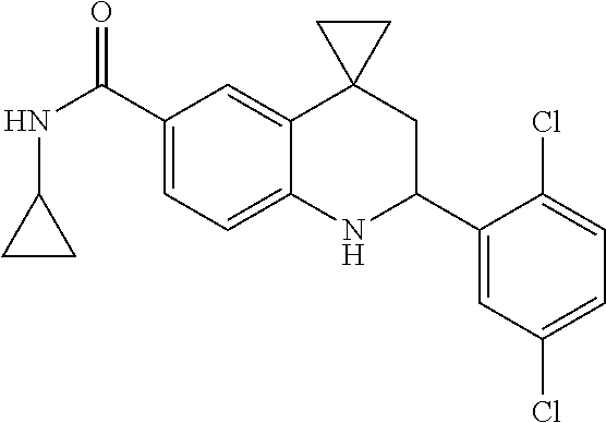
C1(C(NC2CC2)=O)=CC=C2C(=C1)C1(CC(C3=CC(Cl)=CC=C3Cl)N2)CC1
